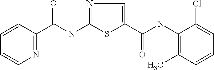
C(NC1=NC=C(C(=O)NC2=C(C)C=CC=C2Cl)S1)(=O)C1=NC=CC=C1
